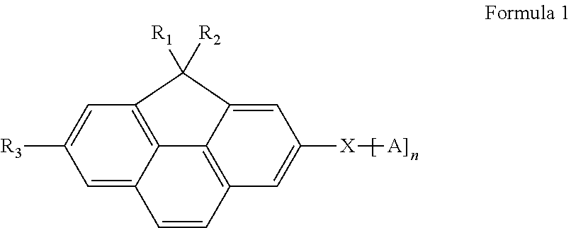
C1=C2C3=C(C=C1[R3])C([R1])([R2])C1=CC([X][A]])=CC(=C31)C=C2
